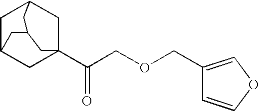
C1C2CC3(C(COCC4=COC=C4)=O)CC1CC(C2)C3
